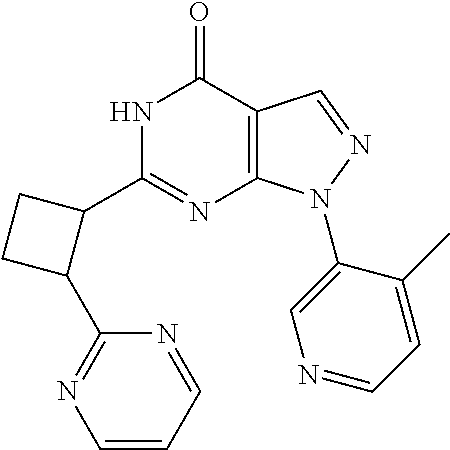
C12=C(N(C3=CN=CC=C3C)N=C1)N=C(C1CCC1C1=NC=CC=N1)NC2=O
